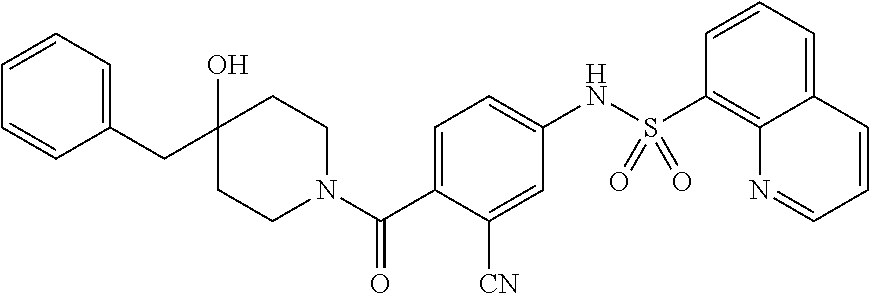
C(C1=CC=CC=C1)C1(O)CCN(C(C2=CC=C(NS(C3=C4C(=CC=C3)C=CC=N4)(=O)=O)C=C2[CN])=O)CC1
